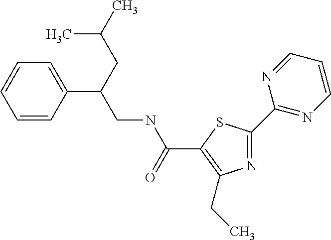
N1=C(C2=NC=CC=N2)SC(C(NCC(CC(C)C)C2=CC=CC=C2)=O)=C1CC
